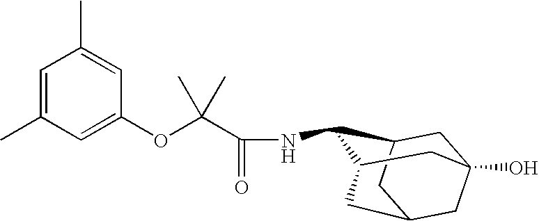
C1=C(C)C=C(OC(C(NC2C3CC4(O)CC(CC2C4)C3)=O)(C)C)C=C1C
